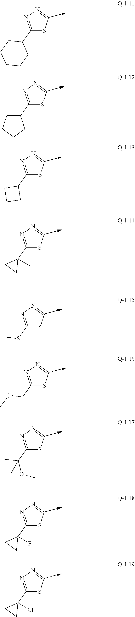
C1(C2CCCCC2)=NN=CS1.C1(C2CCCC2)=NN=CS1.C1(C2CCC2)=NN=CS1.C1(C2(CC)CC2)=NN=CS1.C1(SC)=NN=CS1.C1(COC)=NN=CS1.C1(C(C)(C)OC)=NN=CS1.C1(C2(F)CC2)=NN=CS1.C1(C2(Cl)CC2)=NN=CS1
